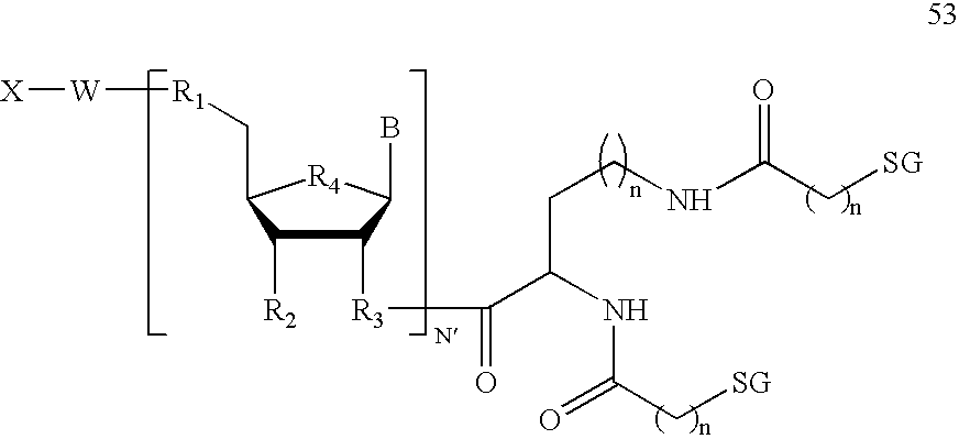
[X][W][R1]CC1C([R2])C([R3]C(=O)C(NC(C[SG])=O)CCNC(C[SG])=O)C(B)[R4]1
